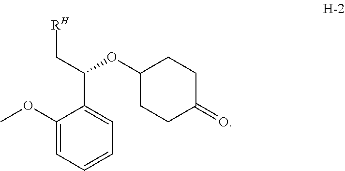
C1(OC)=CC=CC=C1C(C[RH])OC1CCC(=O)CC1
